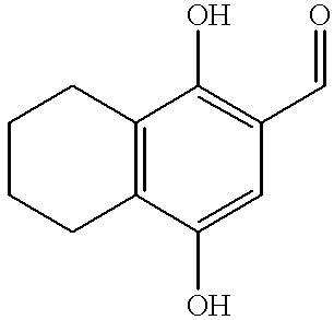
C1CCC2=C(C1)C(O)=C(C=O)C=C2O
